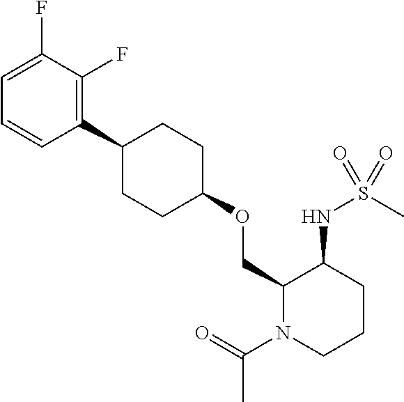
C1(C2CCC(OCC3N(C(=O)C)CCCC3NS(C)(=O)=O)CC2)=C(F)C(F)=CC=C1
